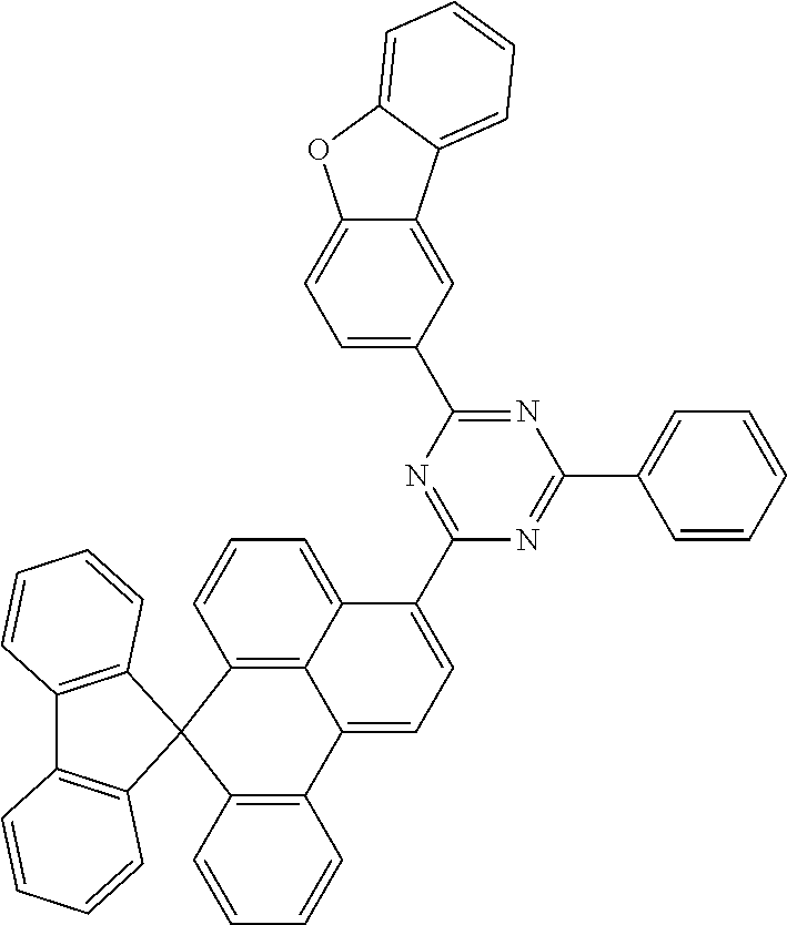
C12=C(C=CC=C1)C1(C3=C2C=CC=C3)C2=C(C3=CC=C(C4=NC(C5=CC=C6C(=C5)C5=CC=CC=C5O6)=NC(C5=CC=CC=C5)=N4)C4=CC=CC1=C34)C=CC=C2
